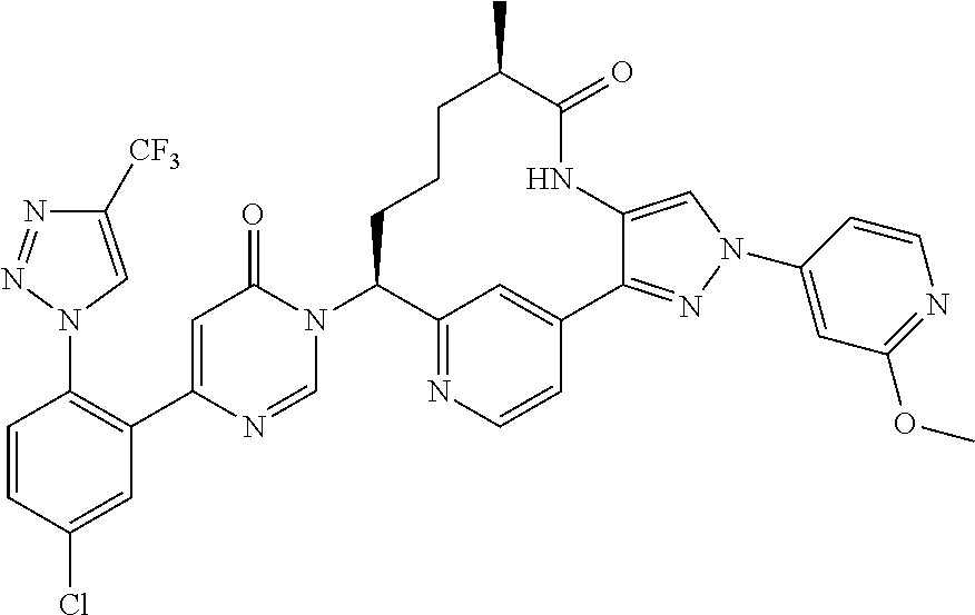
C1=CC(Cl)=CC(C2=CC(=O)N(C3C4=NC=CC(=C4)C4=NN(C5=CC(OC)=NC=C5)C=C4NC(=O)C(C)CCC3)C=N2)=C1N1C=C([CF3])N=N1
